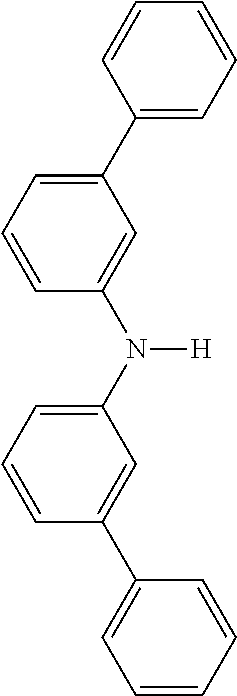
C1=C(C2=CC=CC=C2)C=C(N(C2=CC=CC(C3=CC=CC=C3)=C2)[H])C=C1
